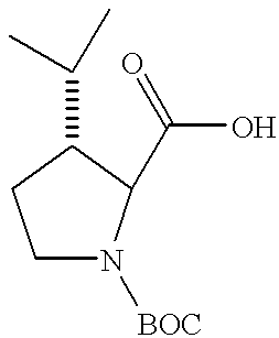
C1N([BOC])C(C(O)=O)C(C(C)C)C1
